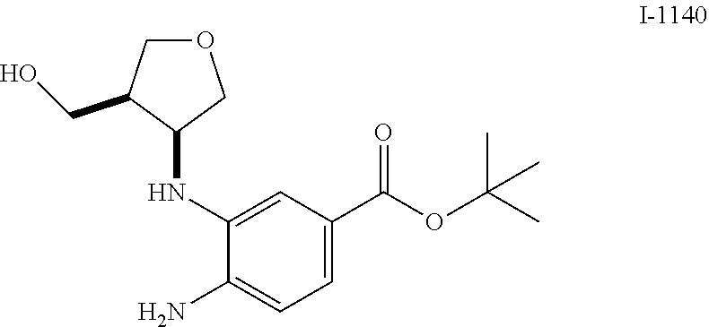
C1(CO)C(NC2=CC(C(=O)OC(C)(C)C)=CC=C2N)COC1
